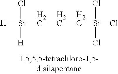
[H][Si](CCC[Si](Cl)(Cl)Cl)(Cl)[H]
